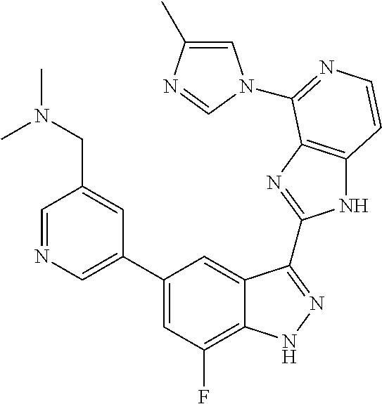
C1=C(C2=CC(F)=C3C(=C2)C(C2=NC4=C(N2)C=CN=C4N2C=C(C)N=C2)=NN3)C=C(CN(C)C)C=N1
